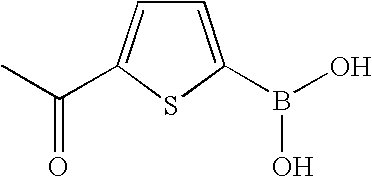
C1=C(B(O)O)SC(C(C)=O)=C1
